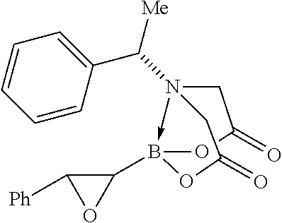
N12(C(C3=CC=CC=C3)[Me])->B(C3C([Ph])O3)(OC(=O)C1)OC(=O)C2
